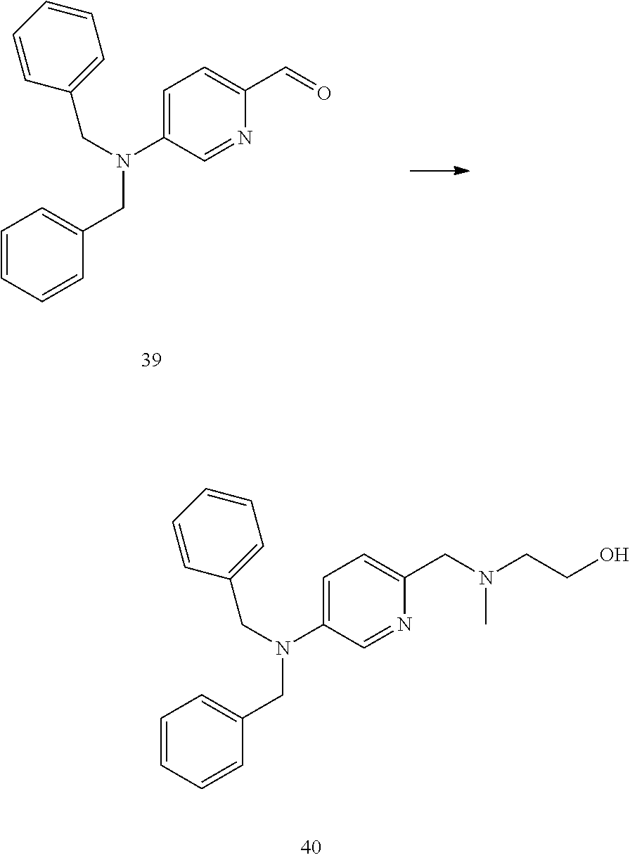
C1=C(N(CC2=CC=CC=C2)CC2=CC=CC=C2)C=NC(C=O)=C1.C1=C(N(CC2=CC=CC=C2)CC2=CC=CC=C2)C=NC(CN(CCO)C)=C1
